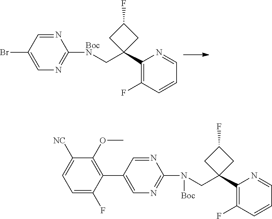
C1=C(Br)C=NC([BocN]CC2(C3=C(F)C=CC=N3)CC(F)C2)=N1.C1=C(C2=C(OC)C([NC])=CC=C2F)C=NC(N(CC2(C3=C(F)C=CC=N3)CC(F)C2)[Boc])=N1
